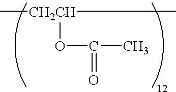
C[CH2CH](C)OC(C)=O
